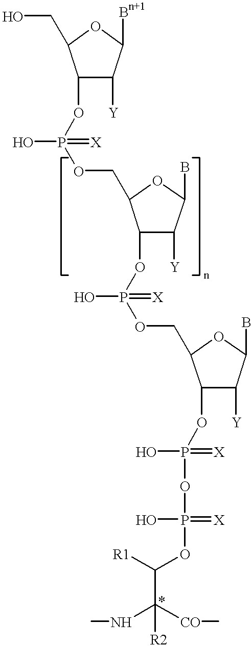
C1(OP(O)(OCC2C(OP(O)(=[X])OCC3C(OP(O)(=[X])OP(O)(=[X])OC([R1])C(NC)([CO]C)[R2])C([Y])C(B)O3)C([Y])C(B)O2)=[X])C([Y])C([Bn+1])OC1CO
